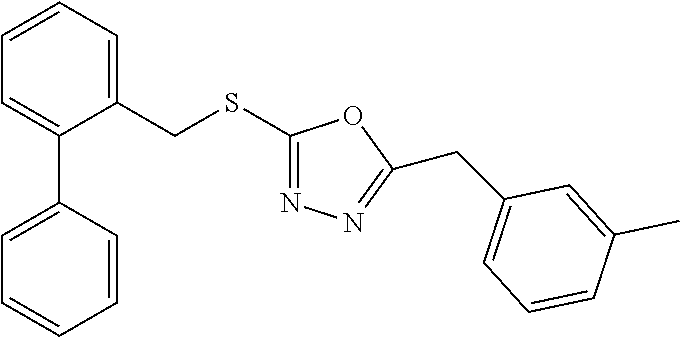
C1=CC=C(CSC2=NN=C(CC3=CC=CC(C)=C3)O2)C(C2=CC=CC=C2)=C1
